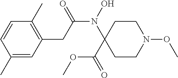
C1=CC(C)=CC(CC(=O)N(C2(C(OC)=O)CCN(OC)CC2)O)=C1C
